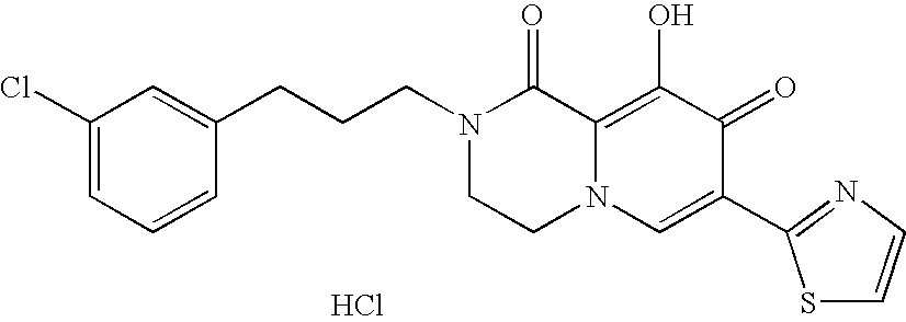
C1(CCCN2CCN3C(=C(O)C(=O)C(C4=NC=CS4)=C3)C2=O)=CC(Cl)=CC=C1.Cl
